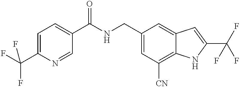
C1(CNC(C2=CC=C(C(F)(F)F)N=C2)=O)=CC([CN])=C2C(=C1)C=C(C(F)(F)F)N2
